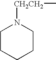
C1CCCCN1[CH2CH2]C
